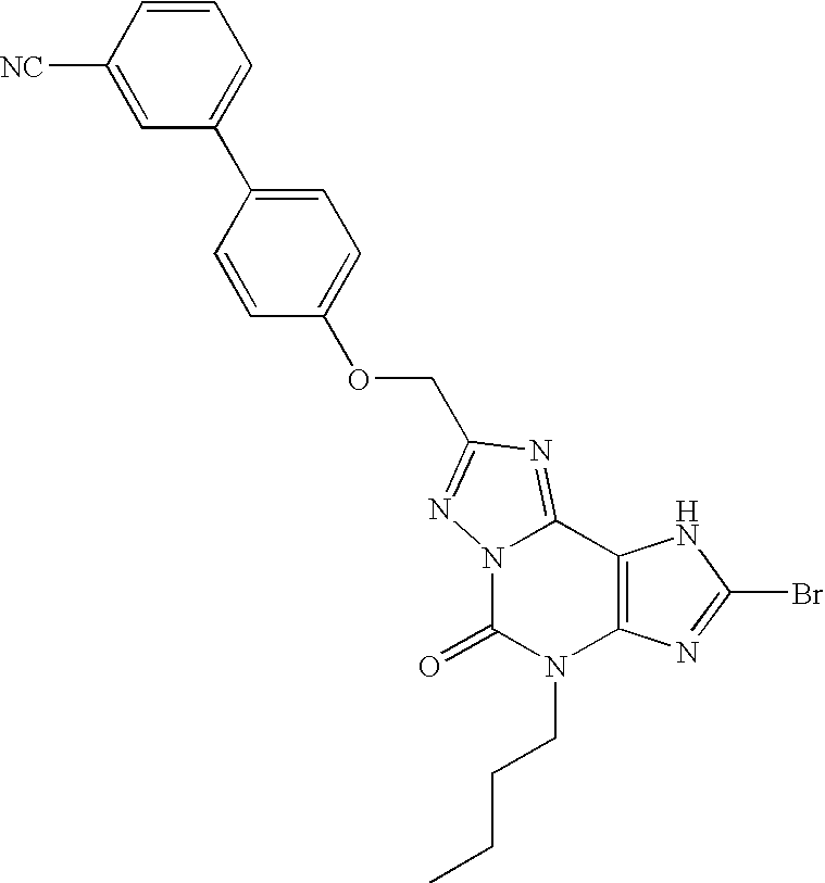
N12C(=NC(COC3=CC=C(C4=CC=CC([NC])=C4)C=C3)=N1)C1=C(N(CCCC)C2=O)N=C(Br)N1
